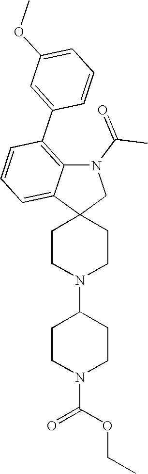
C1CN(C2CCN(C(=O)OCC)CC2)CCC12CN(C(C)=O)C1=C(C3=CC(OC)=CC=C3)C=CC=C21
